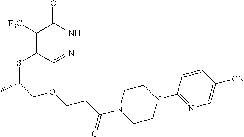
C1([F3C])=C(SC(COCCC(N2CCN(C3=NC=C([CN])C=C3)CC2)=O)C)C=NNC1=O
